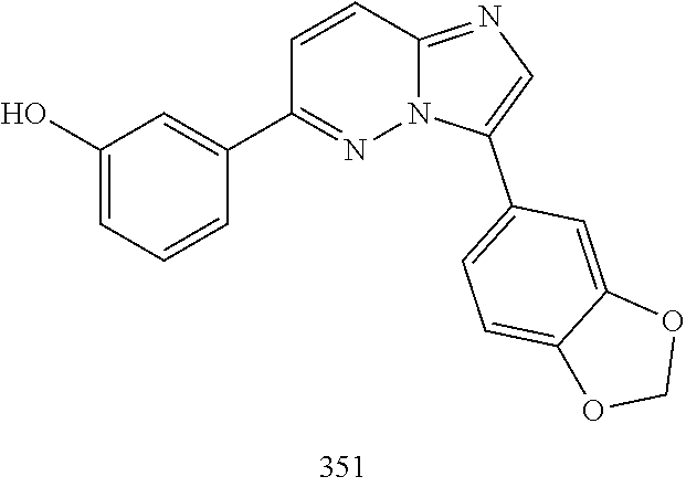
C12=NC=C(C3=CC=C4C(=C3)OCO4)N1N=C(C1=CC(O)=CC=C1)C=C2
